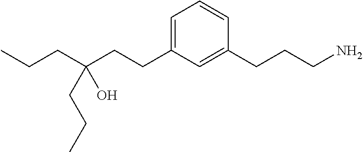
C(CCC1=CC=CC(CCCN)=C1)(CCC)(O)CCC
